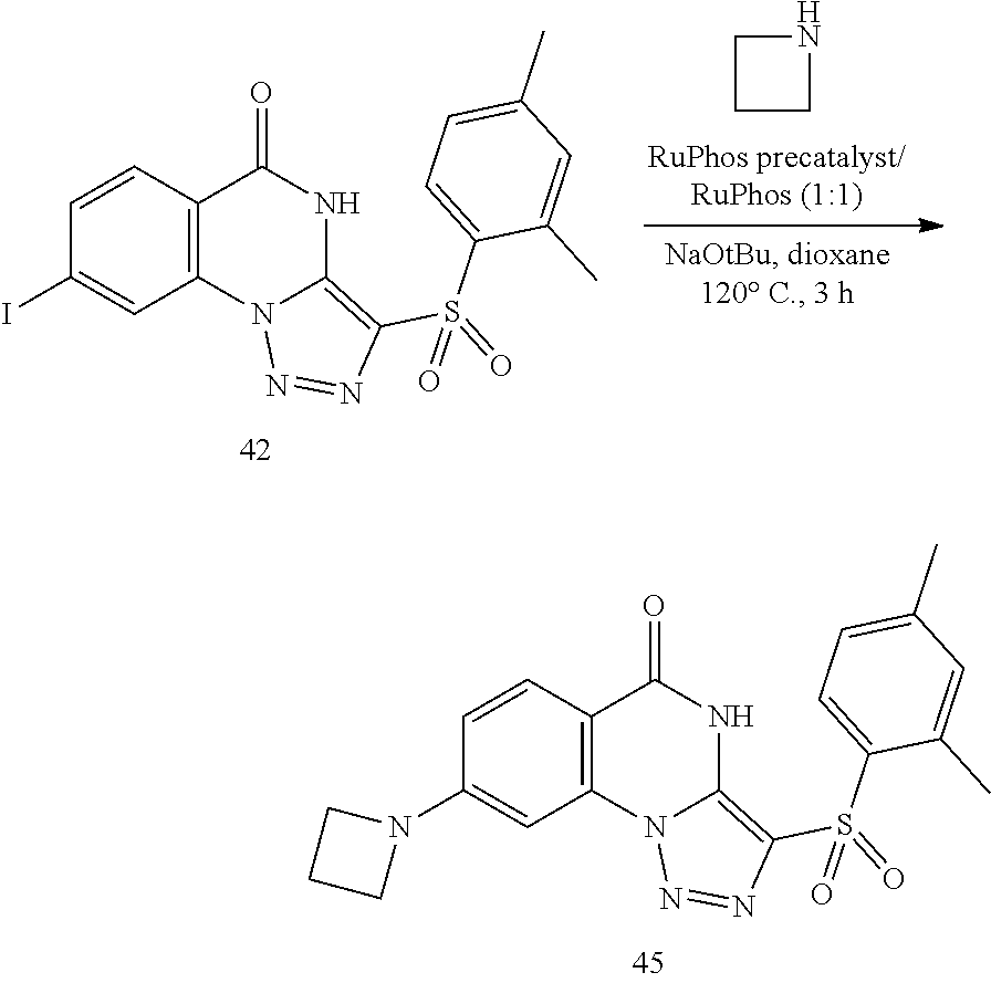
C1CCN1.C12=C(C=CC(I)=C1)C(=O)NC1=C(S(C3=CC=C(C)C=C3C)(=O)=O)N=NN21.C12=C(C=CC(N3CCC3)=C1)C(=O)NC1=C(S(C3=CC=C(C)C=C3C)(=O)=O)N=NN21
